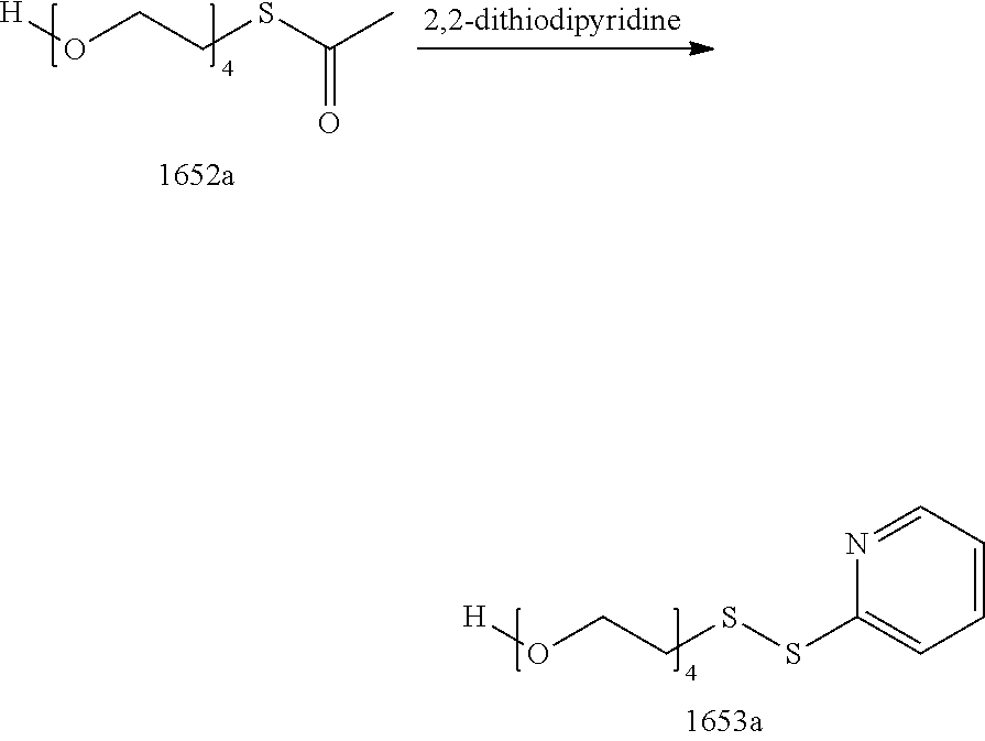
O(CCSSC1=CC=CC=N1)[H].O(CCSC(C)=O)[H]
